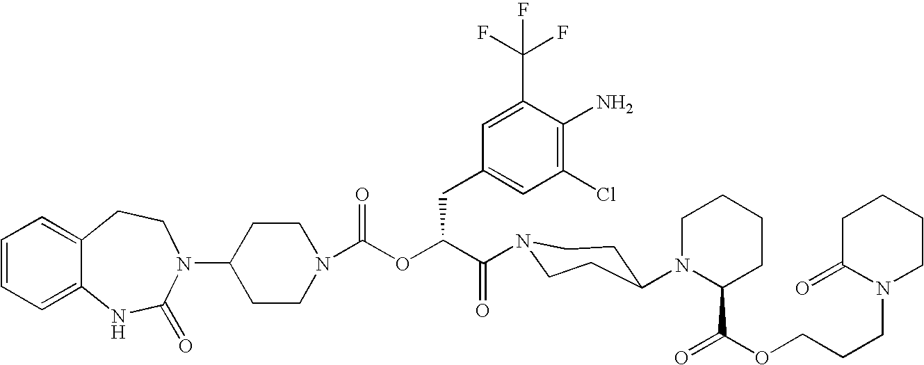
C12=CC=CC=C1NC(=O)N(C1CCN(C(OC(C(=O)N3CCC(N4C(C(OCCCN5CCCCC5=O)=O)CCCC4)CC3)CC3=CC(Cl)=C(N)C(C(F)(F)F)=C3)=O)CC1)CC2
